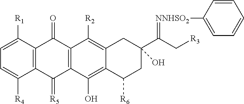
C1=C([R1])C2=C(C([R4])=C1)C(=[R5])C1=C(C2=O)C([R2])=C2C(=C1O)C([R6])CC(C(C[R3])=[NNHSO2]C1=CC=CC=C1)(O)C2
